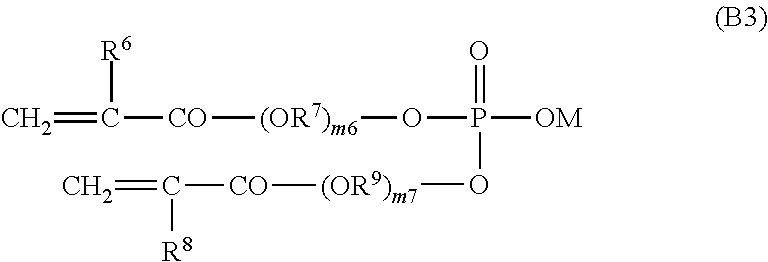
C=C([CO][(OR7)m6]OP([OM])(=O)O[(OR9)m7][CO]C(=C)[R8])[R6]
